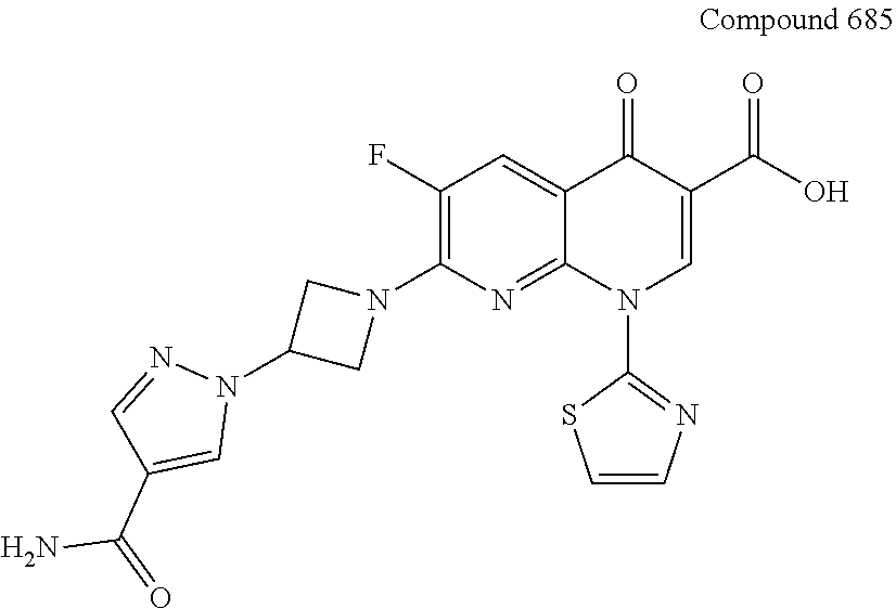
C1(F)=C(N2CC(N3N=CC(C(=O)N)=C3)C2)N=C2C(=C1)C(=O)C(C(O)=O)=CN2C1=NC=CS1
